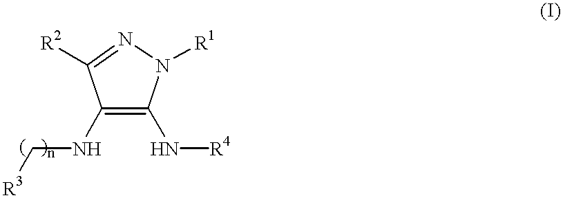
C1(NC[R3])=C(N[R4])N([R1])N=C1[R2]
